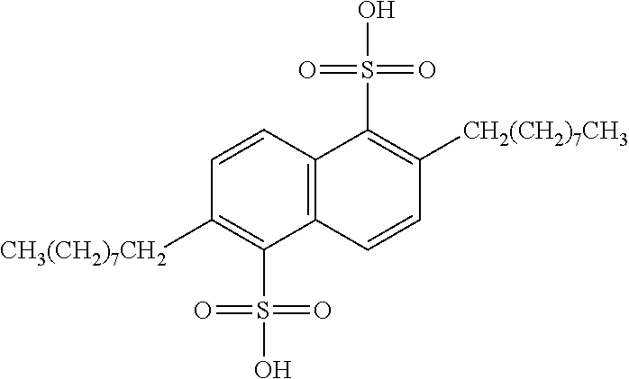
C12=C(C=CC([CH3(CH2)7CH2])=C1S(O)(=O)=O)C(S(O)(=O)=O)=C([CH2(CH2)7CH3])C=C2
